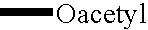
C[Oacetyl]
